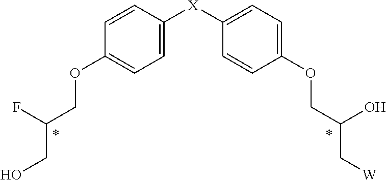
C1=CC([X]C2=CC=C(OCC(O)C[W])C=C2)=CC=C1OCC(F)CO
